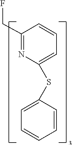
C1(CF)=NC(SC2=CC=CC=C2)=CC=C1
